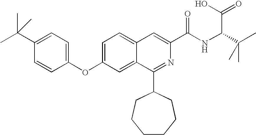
C1=C2C(=CC(OC3=CC=C(C(C)(C)C)C=C3)=C1)C(C1CCCCCC1)=NC(C(NC(C(C)(C)C)C(O)=O)=O)=C2
